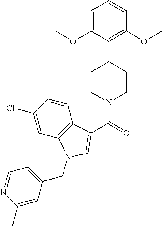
C1=C(OC)C(C2CCN(C(=O)C3=CN(CC4=CC=NC(C)=C4)C4=C3C=CC(Cl)=C4)CC2)=C(OC)C=C1
